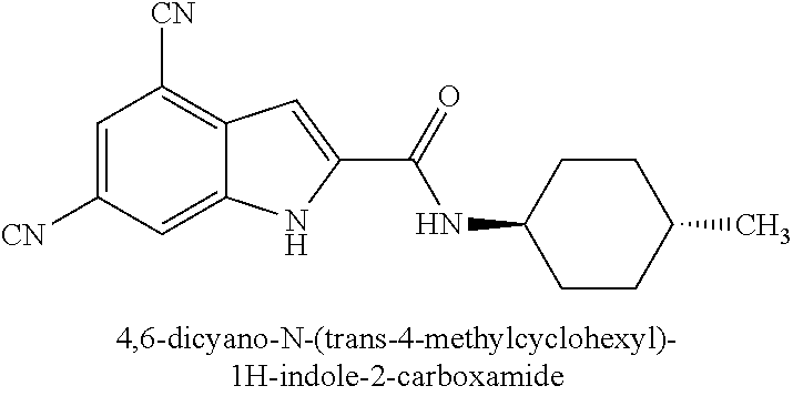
C12=CC([CN])=CC([CN])=C1C=C(C(=O)NC1CCC(C)CC1)N2
